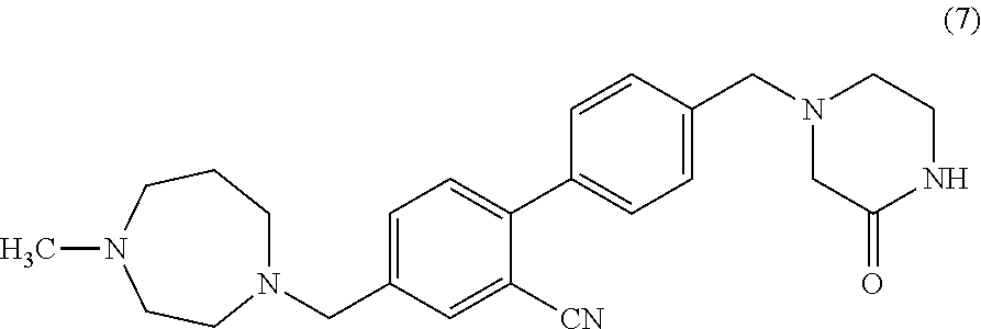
N1(CC2=CC=C(C3=CC=C(CN4CC(=O)NCC4)C=C3)C([CN])=C2)CCCN(C)CC1
